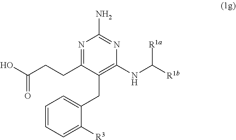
N1=C(CCC(O)=O)C(CC2=CC=CC=C2[R3])=C(NC([R1b])[R1a])N=C1N
